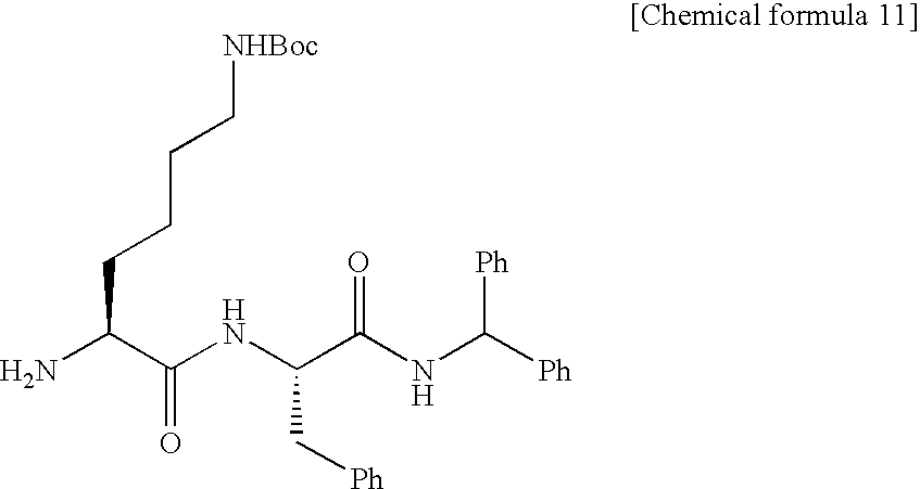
N(C(C(NC([Ph])[Ph])=O)C[Ph])C(C(N)CCCC[NHBoc])=O
